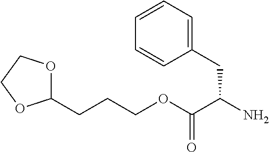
C1(CCCOC(C(N)CC2=CC=CC=C2)=O)OCCO1
